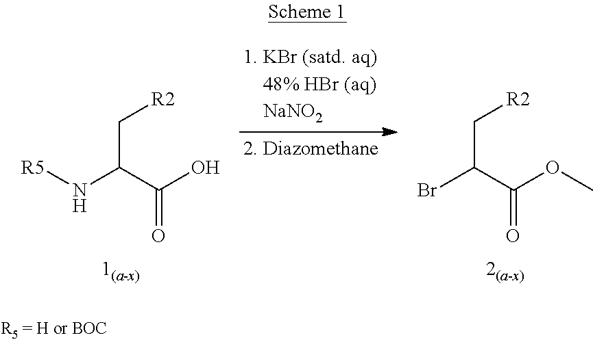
C(C[R2])(N[R5])C(O)=O.C(C[R2])(Br)C(OC)=O
